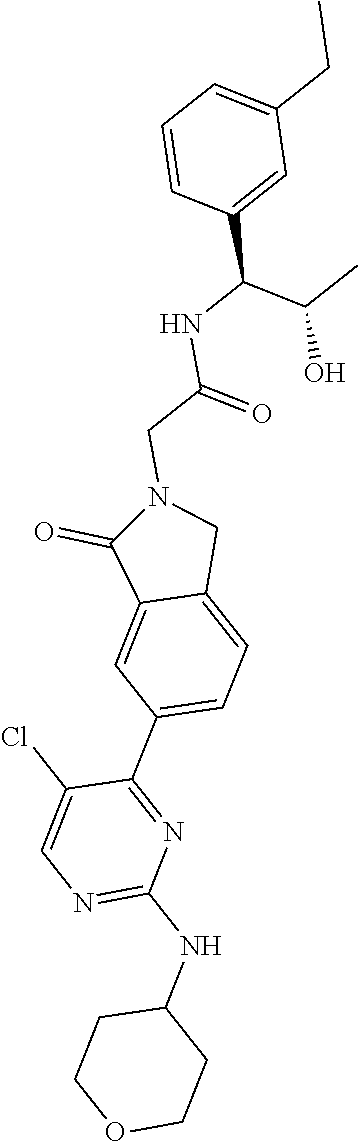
N1=C(NC2CCOCC2)N=C(C2=CC=C3C(=C2)C(=O)N(CC(=O)NC(C(C)O)C2=CC(CC)=CC=C2)C3)C(Cl)=C1
